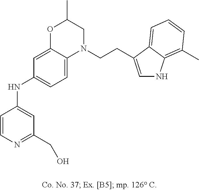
C1=CN=C(CO)C=C1NC1=CC=C2C(=C1)OC(C)CN2CCC1=CNC2=C(C)C=CC=C21
